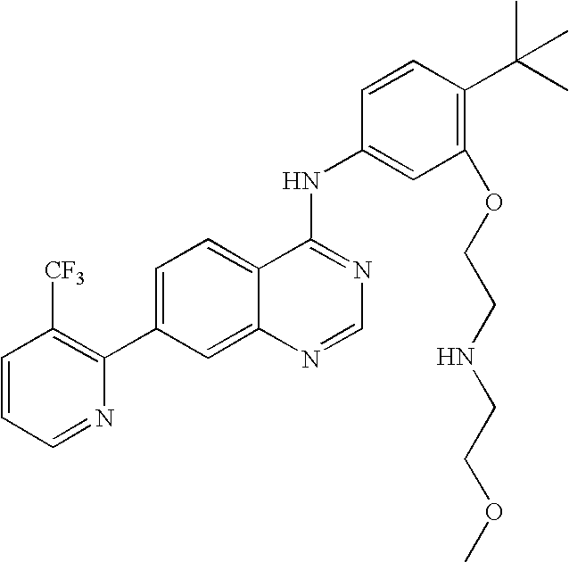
C1=CC=NC(C2=CC=C3C(=C2)N=CN=C3NC2=CC(OCCNCCOC)=C(C(C)(C)C)C=C2)=C1[CF3]
